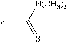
CC([N(CH3)2])=S
